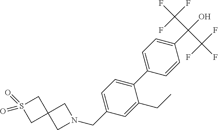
N1(CC2=CC=C(C3=CC=C(C(O)(C(F)(F)F)C(F)(F)F)C=C3)C(CC)=C2)CC2(C1)CS(=O)(=O)C2
